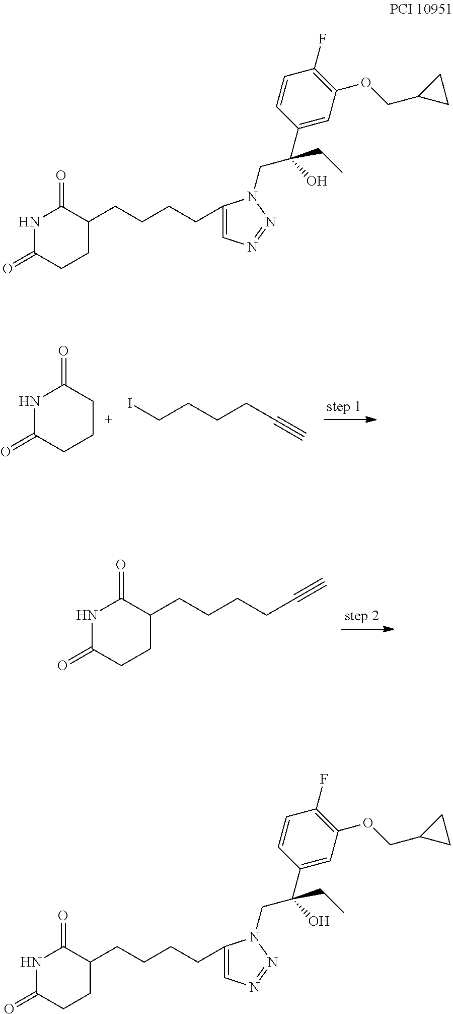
N1C(=O)CCCC1=O.C(CCCC#C)I.N1C(=O)CCC(CCCCC#C)C1=O.N1C(=O)CCC(CCCCC2=CN=NN2CC(O)(CC)C2=CC(OCC3CC3)=C(F)C=C2)C1=O.N1C(=O)CCC(CCCCC2=CN=NN2CC(O)(CC)C2=CC(OCC3CC3)=C(F)C=C2)C1=O
